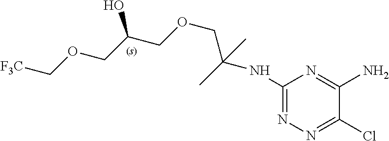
C1(NC(COCC(COC[F3C])O)(C)C)=NN=C(Cl)C(N)=N1
